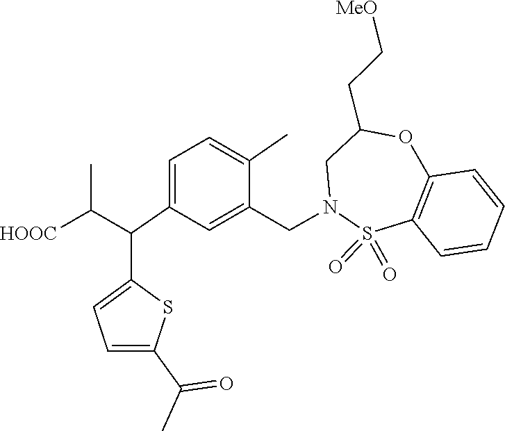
S1(=O)(=O)C2=C(C=CC=C2)OC(CC[MeO])CN1CC1=CC(C(C([HOOC])C)C2=CC=C(C(=O)C)S2)=CC=C1C
